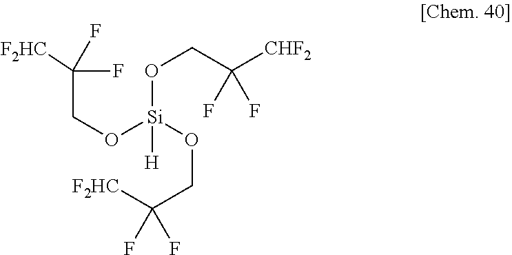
C(O[Si](OCC([CHF2])(F)F)(OCC(F)(F)[F2HC])[H])C(F)(F)[F2HC]
